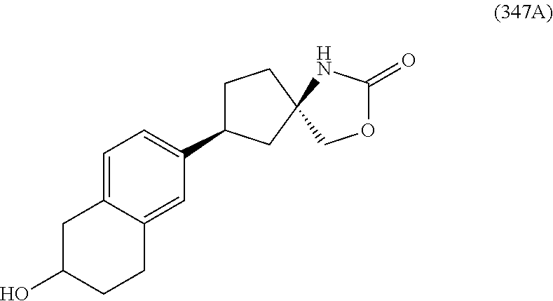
C1=C2C(=CC(C3CCC4(C3)COC(=O)N4)=C1)CCC(O)C2
